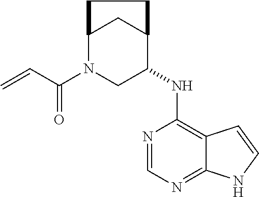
N1=CN=C2C(=C1NC1C3CC(N(C(C=C)=O)C1)CC3)C=CN2
